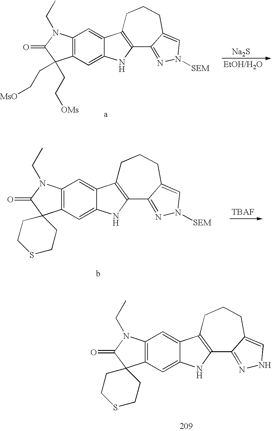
C12=C(C=C3C(=C1)C1=C(N3)C3=NNC=C3CCC1)C1(C(=O)N2CC)CCSCC1.C12=C(C=C3C(=C1)C1=C(N3)C3=NN([SEM])C=C3CCC1)C(CC[MsO])(CC[OMs])C(=O)N2CC.[Na2S].C12=C(C=C3C(=C1)C1=C(N3)C3=NN([SEM])C=C3CCC1)C1(C(=O)N2CC)CCSCC1
